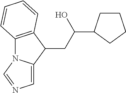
C12=C(C(CC(O)C3CCCC3)C3=CN=CN13)C=CC=C2
